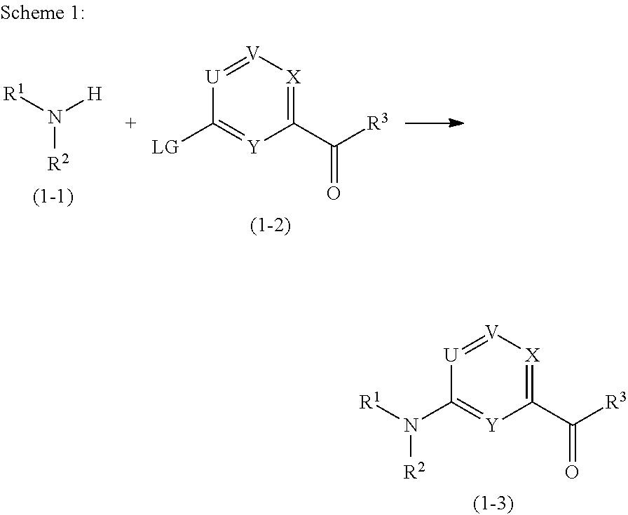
[U]1=[V][X]=C(C([R3])=O)[Y]=C1N([R1])[R2].[U]1=[V][X]=C(C([R3])=O)[Y]=C1[LG].N([R2])([R1])[H]
